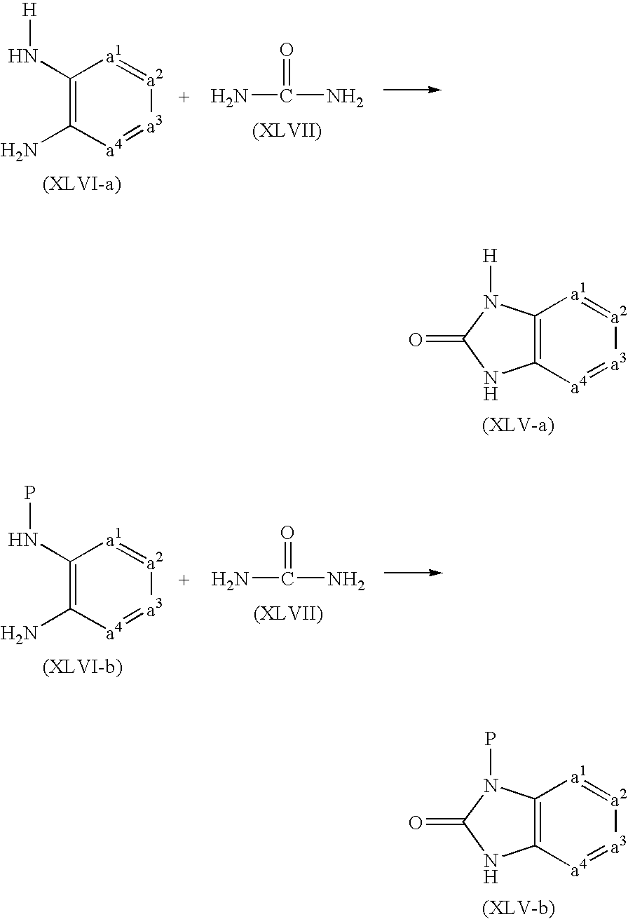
C12=C([a4]=[a3][a2]=[a1]1)NC(=O)N2[H].C12=C([a4]=[a3][a2]=[a1]1)NC(=O)N2P.C1(N[H])=C(N)[a4]=[a3][a2]=[a1]1.NC(N)=O.C1(NP)=C(N)[a4]=[a3][a2]=[a1]1.NC(N)=O
